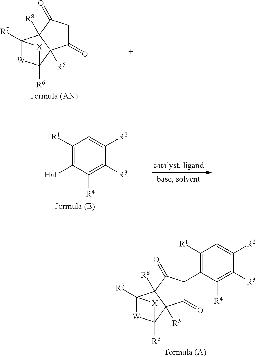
C1(=O)C2([R5])C([R8])(C(=O)C1C1=C([R1])C=C([R2])C([R3])=C1[R4])C1([R7])[W]C2([R6])[X]1.C1(=O)CC(=O)C2([R8])C1([R5])C1([R6])[W]C2([R7])[X]1.C1([R1])=C([HaI])C([R4])=C([R3])C([R2])=C1
